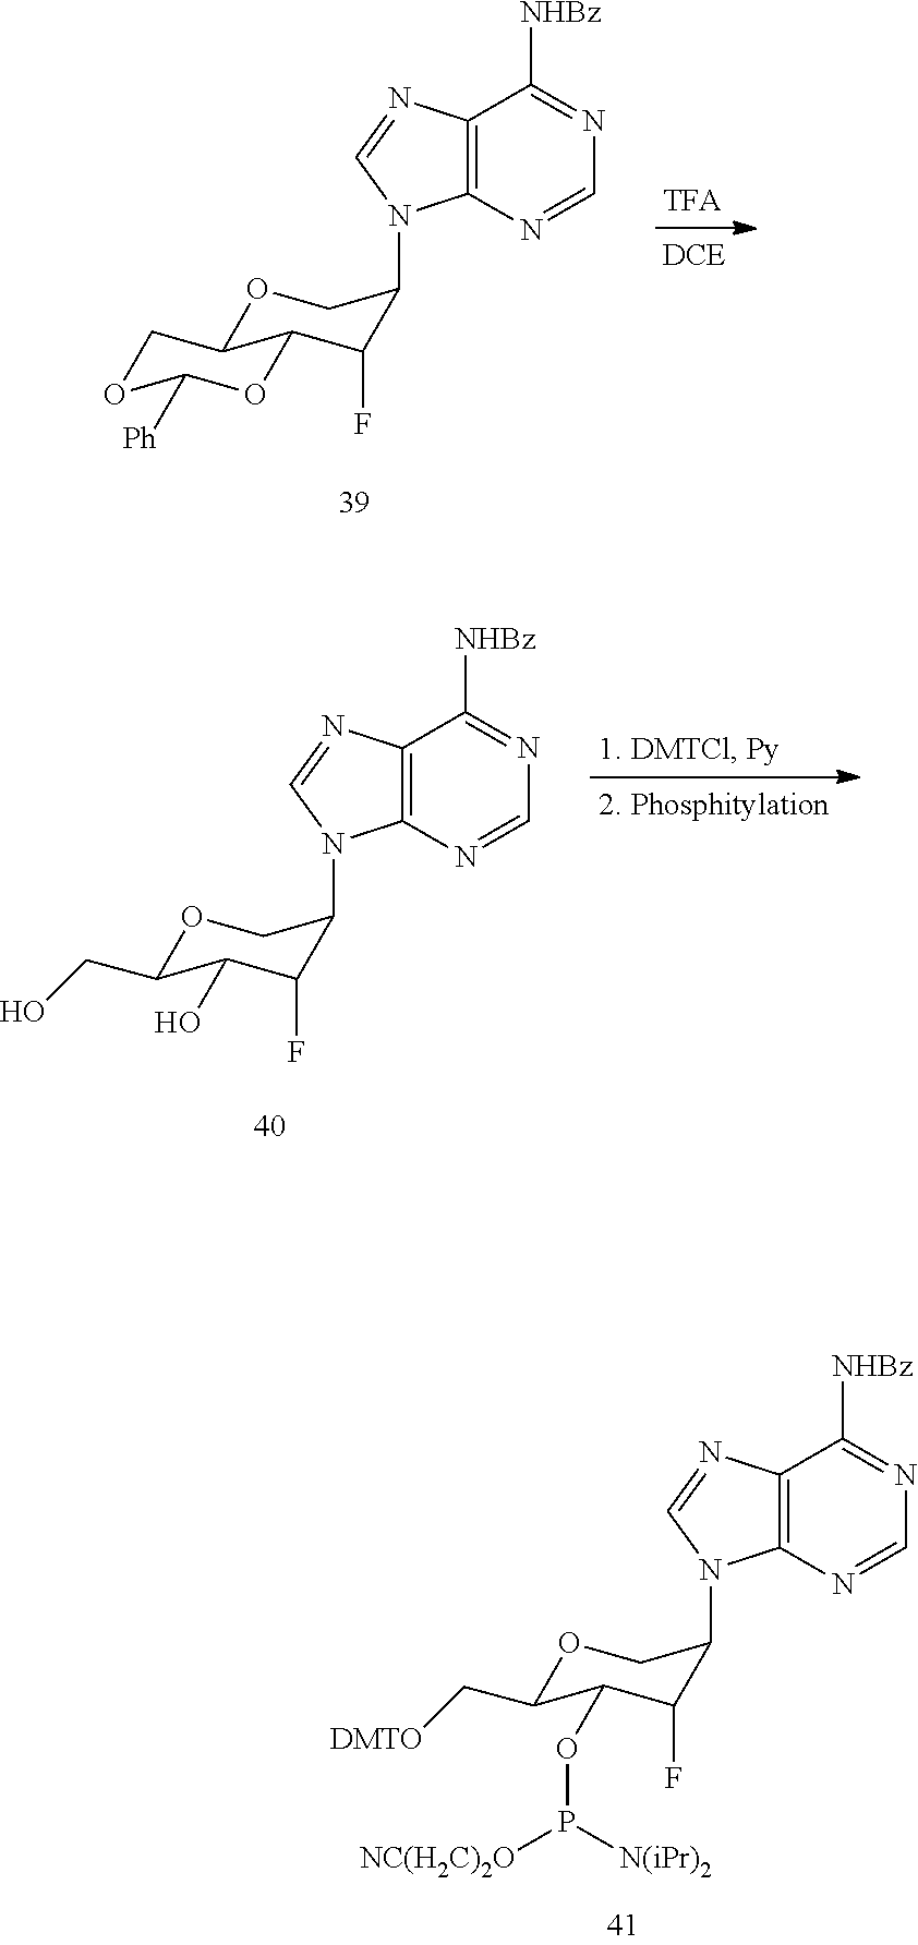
O(C1C(C[DMTO])OCC(N2C3=C(N=C2)C([NHBz])=NC=N3)C1F)P([N(iPr)2])[NC(H2C)2O].C12=C(N=CN=C1[NHBz])N(C1C(F)C(O)C(CO)OC1)C=N2.C1OC([Ph])OC2C1OCC(N1C3=C(N=C1)C([NHBz])=NC=N3)C2F
